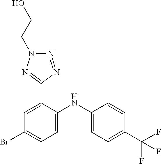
C1=CC(C(F)(F)F)=CC=C1NC1=CC=C(Br)C=C1C1=NN(CCO)N=N1
